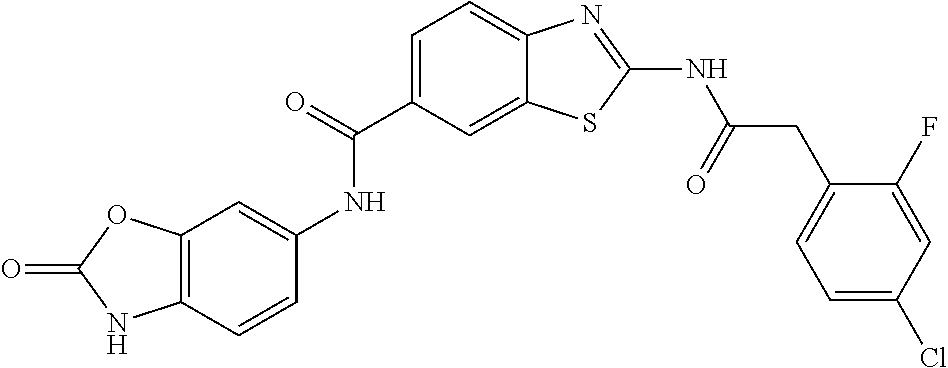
C1=CC2=C(C=C1NC(=O)C1=CC=C3C(=C1)SC(NC(CC1=CC=C(Cl)C=C1F)=O)=N3)OC(=O)N2
